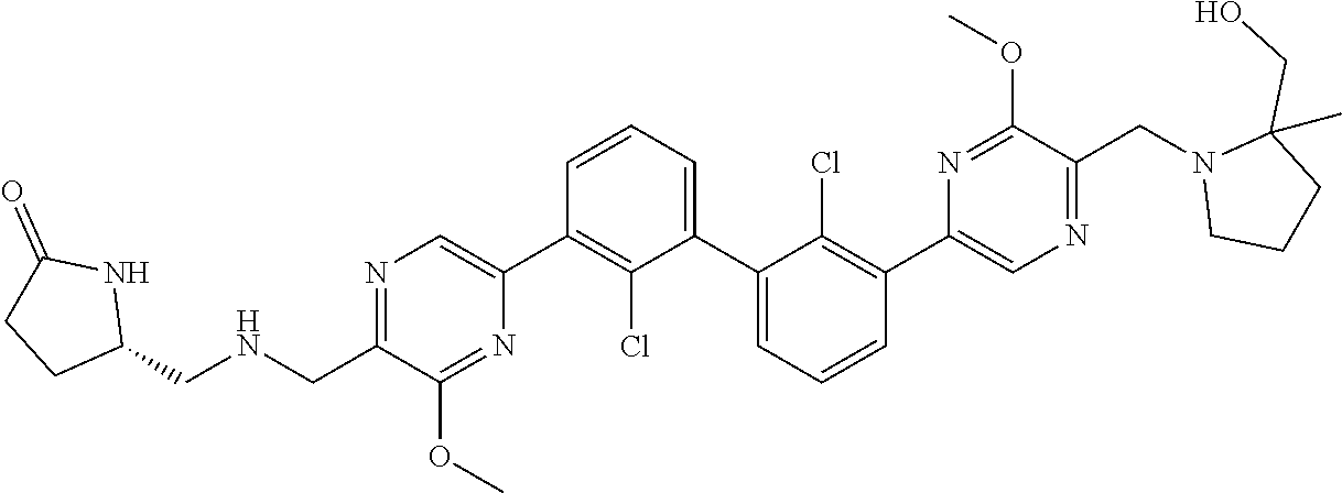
N1=C(CNCC2NC(=O)CC2)C(OC)=NC(C2=C(Cl)C(C3=CC=CC(C4=CN=C(CN5CCCC5(CO)C)C(OC)=N4)=C3Cl)=CC=C2)=C1
